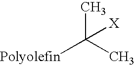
[Polyolefin]C(C)(C)[X]
